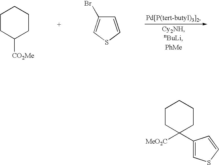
C1CC([CO2Me])CCC1.C1=CSC=C1Br.C1(C2([MeO2C])CCCCC2)=CSC=C1
